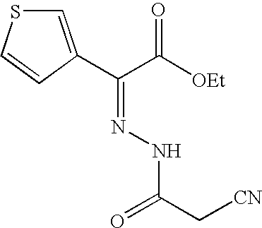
C1=C(C(C([OEt])=O)=NNC(C[CN])=O)C=CS1
